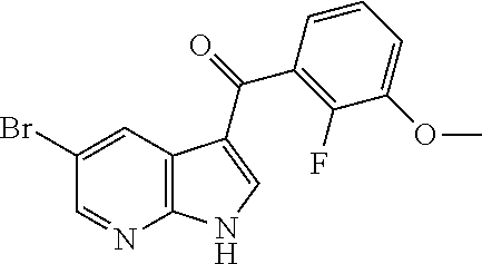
C12=C(C=C(Br)C=N1)C(C(=O)C1=C(F)C(OC)=CC=C1)=CN2
